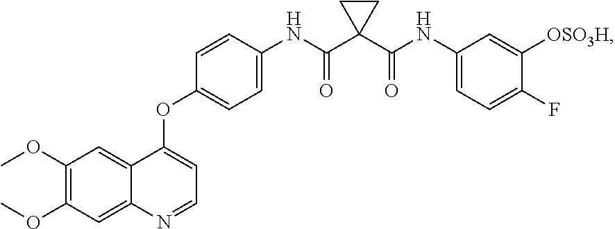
C1(OC)=C(OC)C=C2C(=C1)C(OC1=CC=C(NC(C3(C(=O)NC4=CC=C(F)C([OSO3H])=C4)CC3)=O)C=C1)=CC=N2
